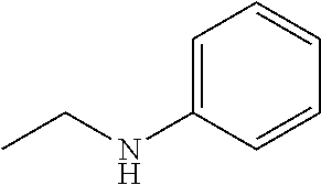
C1=C(NCC)C=CC=C1
